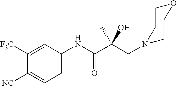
C(C(C(NC1=CC=C([NC])C([F3C])=C1)=O)(O)C)N1CCOCC1
